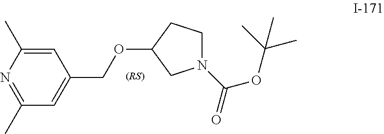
N1=C(C)C=C(COC2CN(C(=O)OC(C)(C)C)CC2)C=C1C
